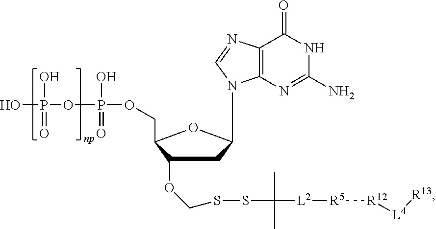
C1(OCSSC(C)(C)[L2][R5][R12][L4][R13])CC(N2C3=C(C(=O)NC(N)=N3)N=C2)OC1COP(O)(=O)OP(O)(=O)O
